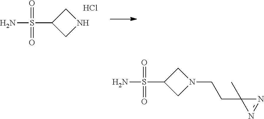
NS(C1CN(CCC2(C)N=N2)C1)(=O)=O.NS(C1CNC1)(=O)=O.Cl
